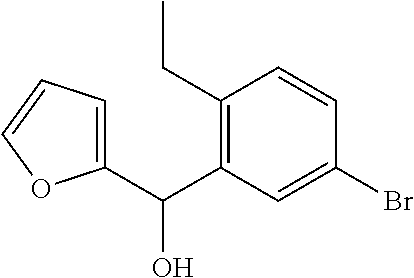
C1(C(C2=C(CC)C=CC(Br)=C2)O)=CC=CO1
